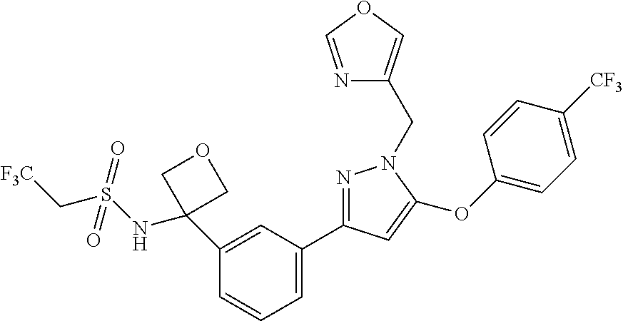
C1(C2(NS(C[F3C])(=O)=O)COC2)=CC(C2=NN(CC3=COC=N3)C(OC3=CC=C([CF3])C=C3)=C2)=CC=C1
